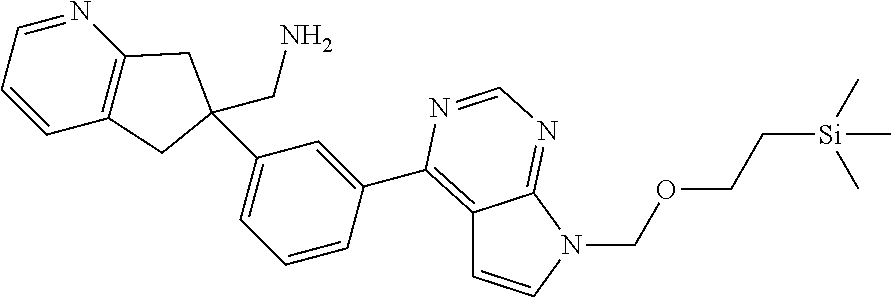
C12=C(C3=CC(C4(CN)CC5=C(N=CC=C5)C4)=CC=C3)N=CN=C1N(COCC[Si](C)(C)C)C=C2
